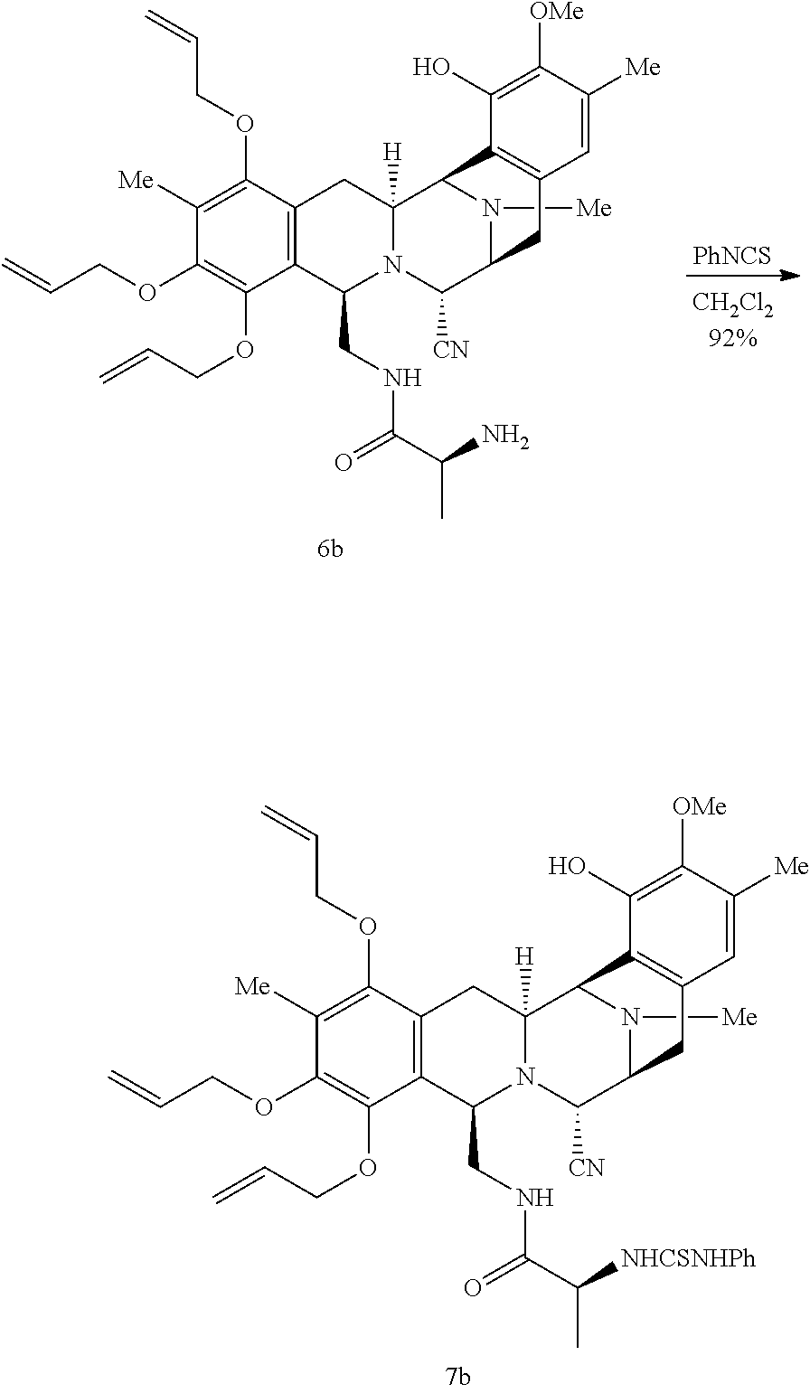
[PhNCS].N1([Me])C2C([CN])N3C(CNC(C(N)C)=O)C4=C(C(OCC=C)=C([Me])C(OCC=C)=C4OCC=C)CC3([H])C1C1=C(C=C([Me])C([OMe])=C1O)C2.N1([Me])C2C([CN])N3C(CNC(C([NHCSNHPh])C)=O)C4=C(C(OCC=C)=C([Me])C(OCC=C)=C4OCC=C)CC3([H])C1C1=C(C=C([Me])C([OMe])=C1O)C2
